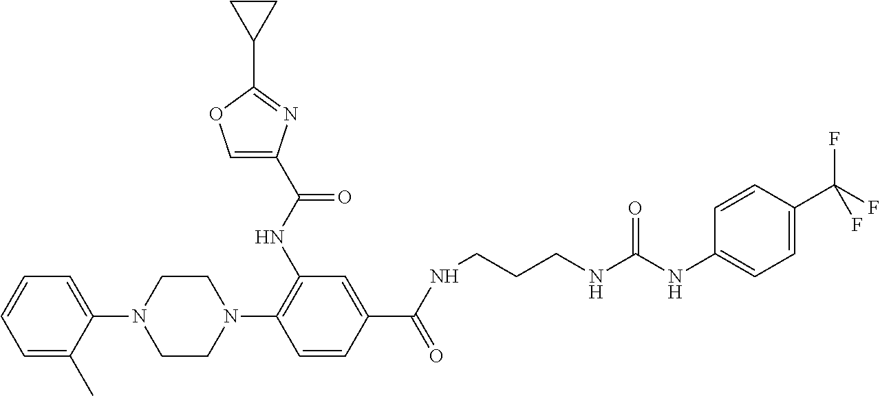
C1(N2CCN(C3=C(NC(C4=COC(C5CC5)=N4)=O)C=C(C(NCCCNC(NC4=CC=C(C(F)(F)F)C=C4)=O)=O)C=C3)CC2)=CC=CC=C1C
